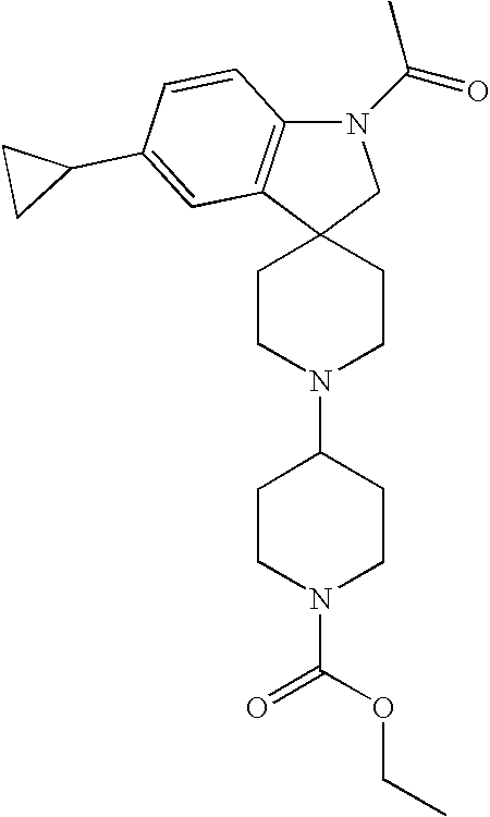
C12(CCN(C3CCN(C(=O)OCC)CC3)CC1)CN(C(C)=O)C1=C2C=C(C2CC2)C=C1
